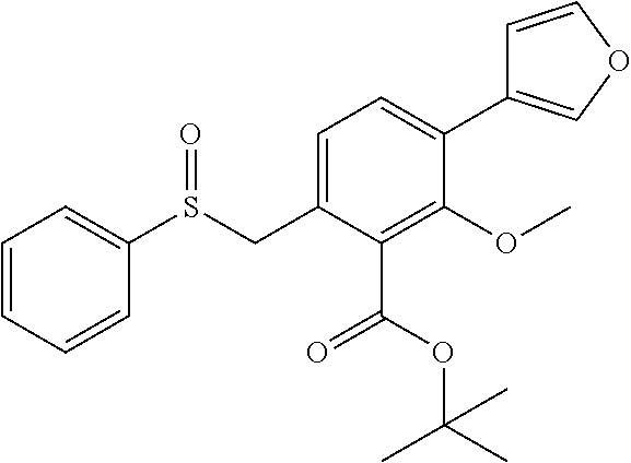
C1=CC=CC(S(CC2=CC=C(C3=COC=C3)C(OC)=C2C(OC(C)(C)C)=O)=O)=C1
